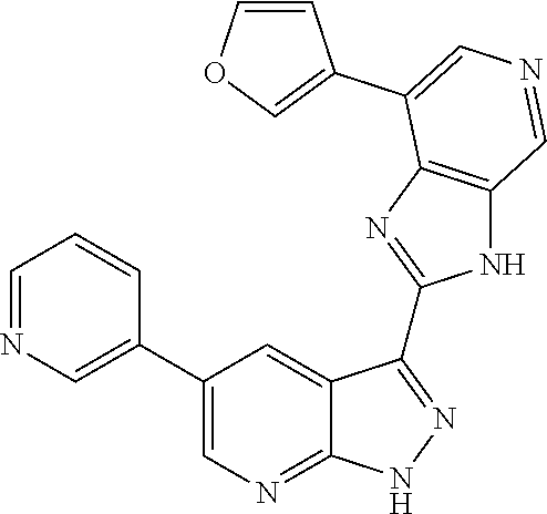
C1=NC=C(C2=CN=C3C(=C2)C(C2=NC4=C(N2)C=NC=C4C2=COC=C2)=NN3)C=C1
